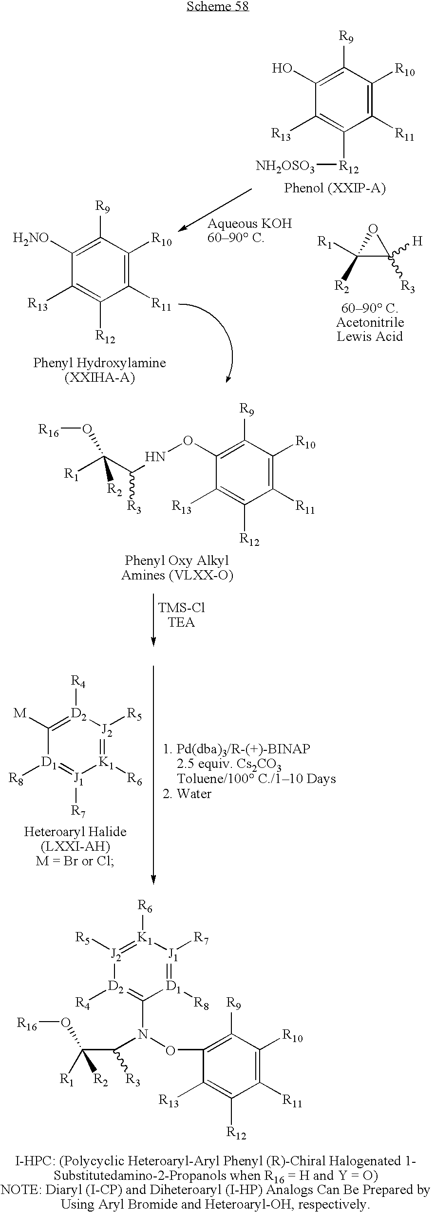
[K1]1([R6])=[J2]([R5])[D2]([R4])=C([M])[D1]([R8])=[J1]1[R7].C1([R2])([R1])C([R3])([H])O1.C1([R11])=C([R10])C([R9])=C(O)C([R13])=C1[R12][NH2OSO3].C1([R11])=C([R10])C([R9])=C([H2NO])C([R13])=C1[R12].C1(ONC(C([R1])([R2])O[R16])[R3])=C([R9])C([R10])=C([R11])C([R12])=C1[R13].[D1]1([R8])=[J1]([R7])[K1]([R6])=[J2]([R5])[D2]([R4])=C1N(C(C(O[R16])([R1])[R2])[R3])OC1=C([R9])C([R10])=C([R11])C([R12])=C1[R13]
